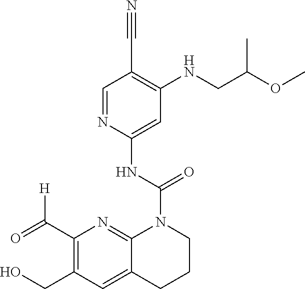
C1=NC(NC(=O)N2C3=NC(C(=O)[H])=C(CO)C=C3CCC2)=CC(NCC(OC)C)=C1C#N
